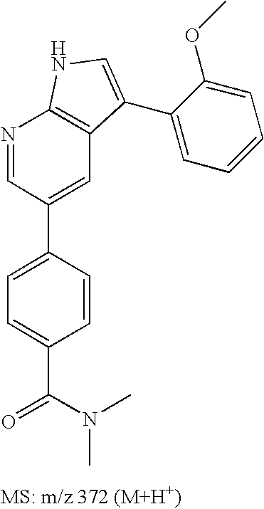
N1=CC(C2=CC=C(C(N(C)C)=O)C=C2)=CC2=C1NC=C2C1=CC=CC=C1OC
